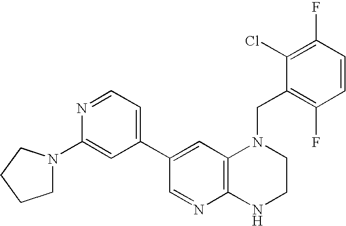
C1(Cl)=C(F)C=CC(F)=C1CN1C2=C(NCC1)N=CC(C1=CC=NC(N3CCCC3)=C1)=C2
